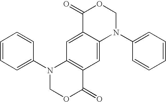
C1=CC=C(N2COC(=O)C3=C2C=C2C(=C3)N(C3=CC=CC=C3)COC2=O)C=C1
